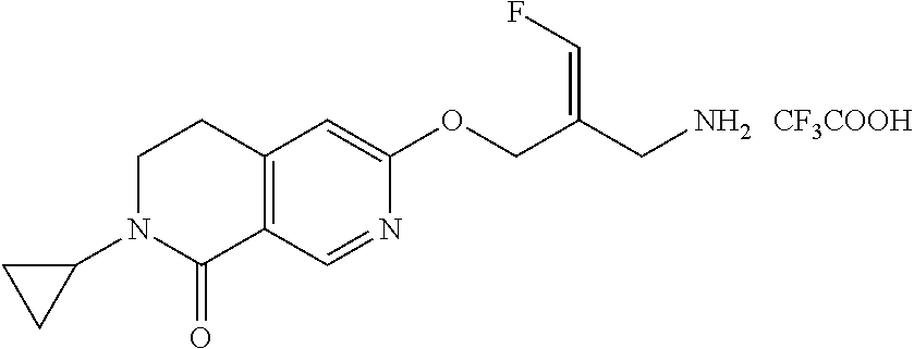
C12=C(C=NC(OCC(CN)=CF)=C1)C(=O)N(C1CC1)CC2.[CF3COOH]
